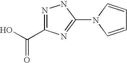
N1=C(C(=O)O)N=C(N2C=CC=C2)N1
